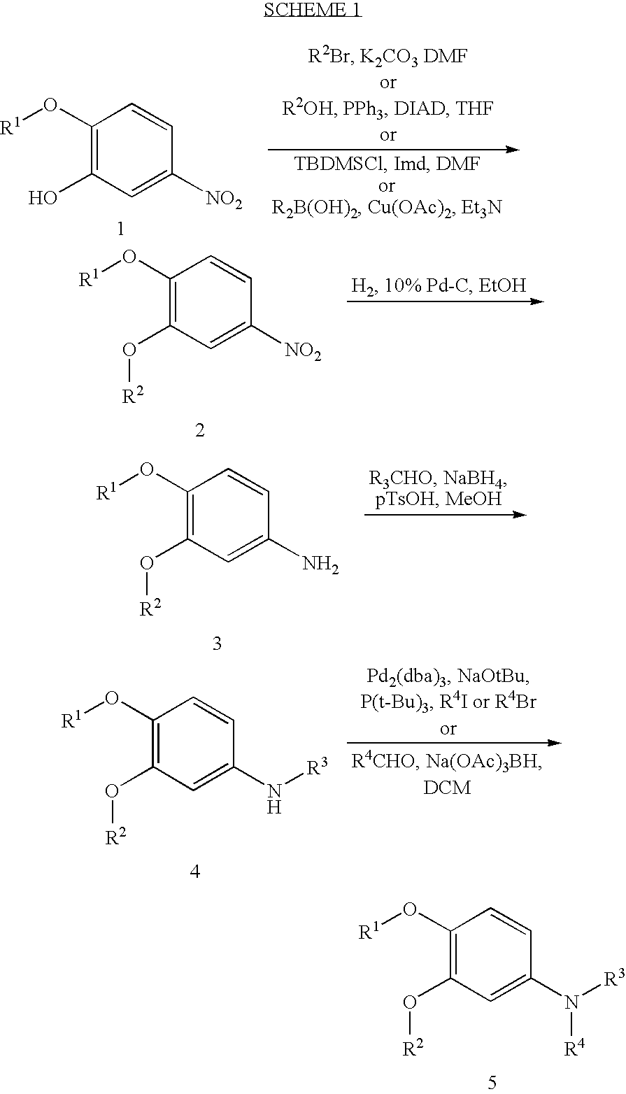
C1(O[R1])=C(O)C=C([NO2])C=C1.C1(O[R1])=C(O[R2])C=C([NO2])C=C1.C1(O[R1])=C(O[R2])C=C(N)C=C1.C1(O[R1])=C(O[R2])C=C(N[R3])C=C1.C1(O[R1])=C(O[R2])C=C(N([R3])[R4])C=C1
